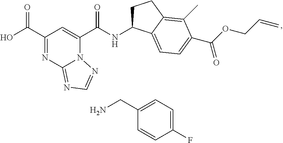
C1(C(O)=O)=NC2=NC=NN2C(C(NC2CCC3=C(C)C(C(OCC=C)=O)=CC=C23)=O)=C1.C1(CN)=CC=C(F)C=C1
